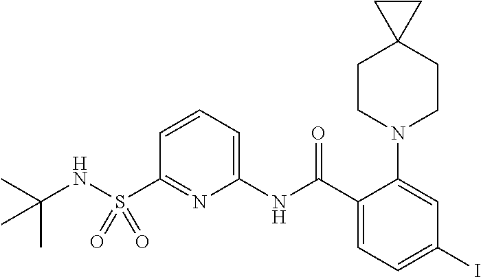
C1(S(NC(C)(C)C)(=O)=O)=NC(NC(C2=CC=C(I)C=C2N2CCC3(CC2)CC3)=O)=CC=C1
